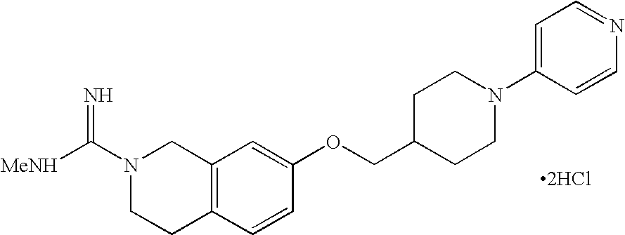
C12=C(C=CC(OCC3CCN(C4=CC=NC=C4)CC3)=C1)CCN(C([MeNH])=N)C2.[2HCl]
